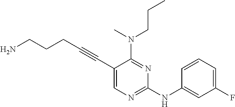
C(#CC1=CN=C(NC2=CC(F)=CC=C2)N=C1N(C)CCC)CCCN
